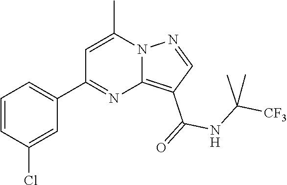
C12=C(C(=O)NC([CF3])(C)C)C=NN1C(C)=CC(C1=CC=CC(Cl)=C1)=N2
